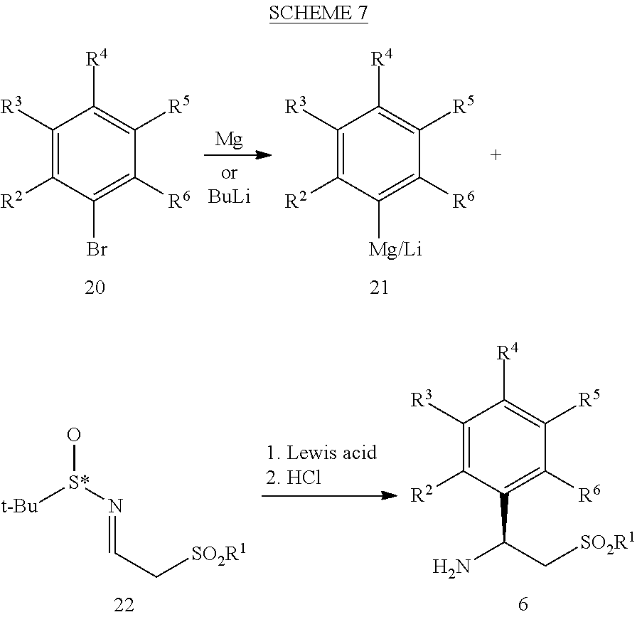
C1([R3])=C([R2])C(Br)=C([R6])C([R5])=C1[R4].[Mg].C1([R3])=C([R2])C([Mg/Li])=C([R6])C([R5])=C1[R4].[t-Bu][S*](N=CC[SO2R1])O.C1([R3])=C([R2])C(C(C[SO2R1])N)=C([R6])C([R5])=C1[R4]
